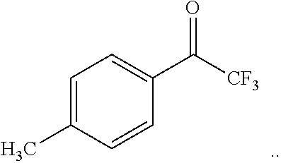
C1=CC(C([CF3])=O)=CC=C1C
